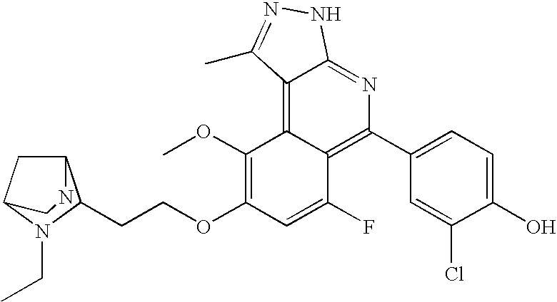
C1(OC)=C(OCCC2C3CC(N2CC)CN3)C=C(F)C2=C(C3=CC=C(O)C(Cl)=C3)N=C3C(=C12)C(C)=NN3
